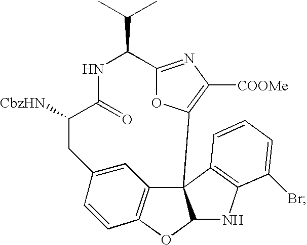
C1=CC2=CC3=C1OC1C3(C3=C(N1)C(Br)=CC=C3)C1=C([COOMe])N=C(O1)C(C(C)C)NC(=O)C([CbzHN])C2
